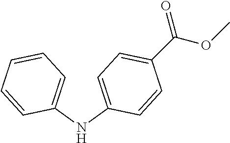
C1=C(NC2=CC=CC=C2)C=CC(C(OC)=O)=C1
